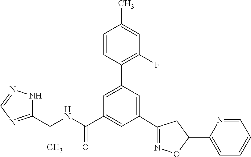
C1(C2=NOC(C3=CC=CC=N3)C2)=CC(C2=C(F)C=C(C)C=C2)=CC(C(NC(C2=NC=NN2)C)=O)=C1
